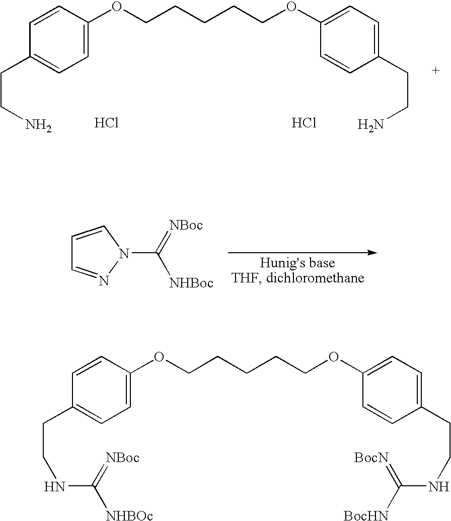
C(CCCCOC1=CC=C(CCNC([BocHN])=[BocN])C=C1)OC1=CC=C(CCNC([NHBOc])=[NBoc])C=C1.C(CCCCOC1=CC=C(CCN)C=C1)OC1=CC=C(CCN)C=C1.Cl.Cl.C1=CN(C(=[NBoc])[NHBoc])N=C1
